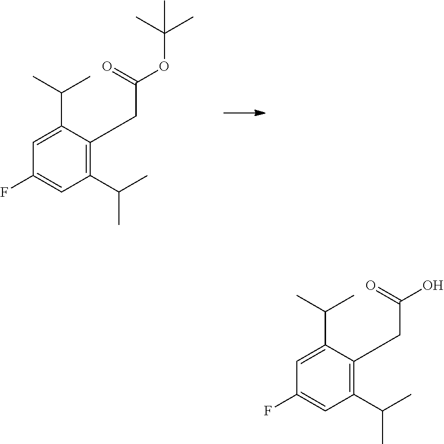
C1(CC(OC(C)(C)C)=O)=C(C(C)C)C=C(F)C=C1C(C)C.C1(CC(O)=O)=C(C(C)C)C=C(F)C=C1C(C)C
